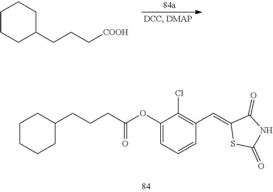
C1CCC(CCC[COOH])CC1.C(C(OC1=CC=CC(C=C2SC(=O)NC2=O)=C1Cl)=O)CCC1CCCCC1
